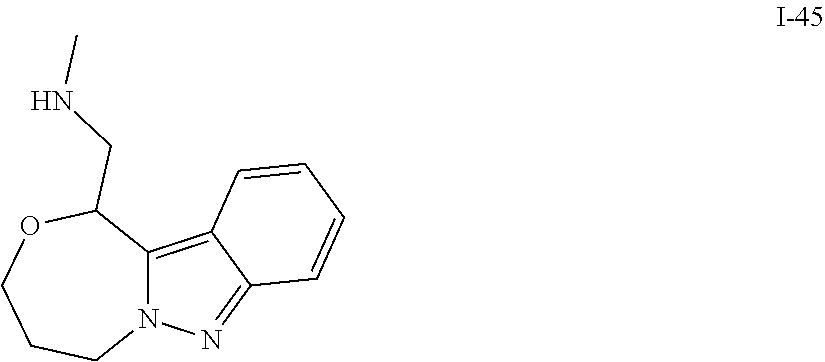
N12C(=C3C(=N1)C=CC=C3)C(CNC)OCCC2
